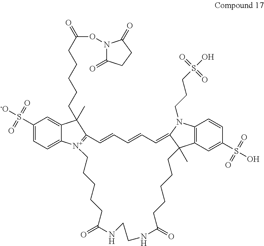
C1(S([-O])(=O)=O)=CC=C2C(=C1)C(CCCCCC(=O)ON1C(=O)CCC1=O)(C)C1=[N+]2CCCCCC(=O)NCCNC(=O)CCCCCC2(C)C3=C(N(CCCS(O)(=O)=O)C2=CC=CC=C1)C=CC(S(O)(=O)=O)=C3
